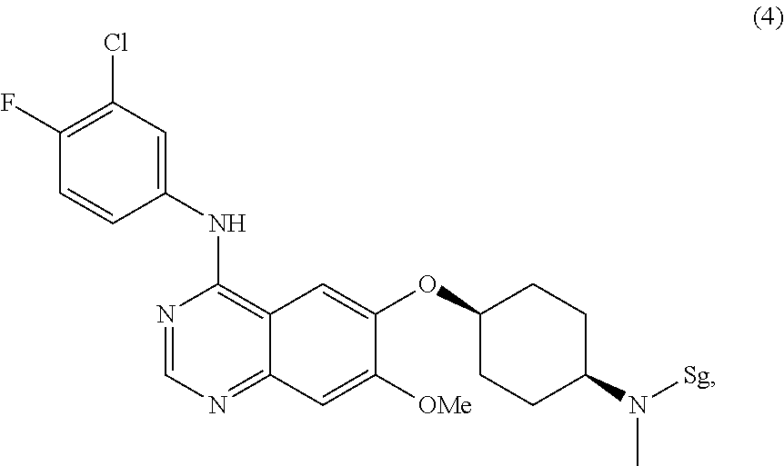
C12=C(NC3=CC(Cl)=C(F)C=C3)N=CN=C1C=C([OMe])C(OC1CCC(N([Sg])C)CC1)=C2
